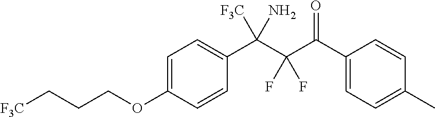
C1=C(OCCC[F3C])C=CC(C(C(C(C2=CC=C(C)C=C2)=O)(F)F)([F3C])N)=C1
